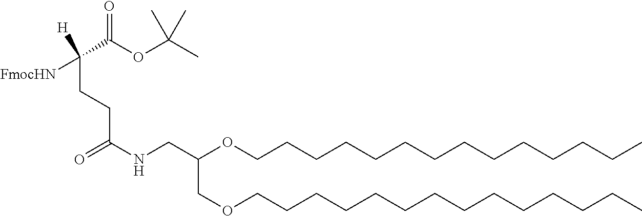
C(COCCCCCCCCCCCCCC)(OCCCCCCCCCCCCCC)CNC(=O)CCC([FmocHN])(C(=O)OC(C)(C)C)[H]
